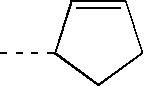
C1=CC(C)CC1
